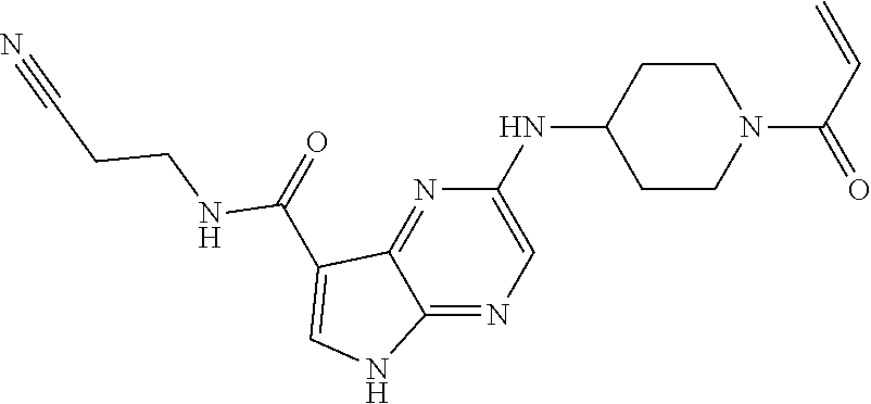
C1(NC2CCN(C(C=C)=O)CC2)=CN=C2C(=N1)C(C(NCCC#N)=O)=CN2
